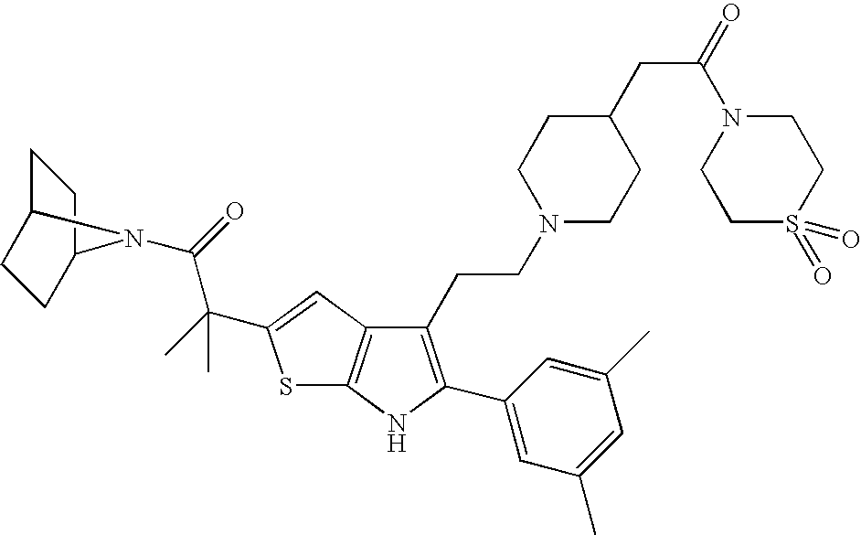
C1(CCN2CCC(CC(N3CCS(=O)(=O)CC3)=O)CC2)=C(C2=CC(C)=CC(C)=C2)NC2=C1C=C(C(C)(C(=O)N1C3CCC1CC3)C)S2
